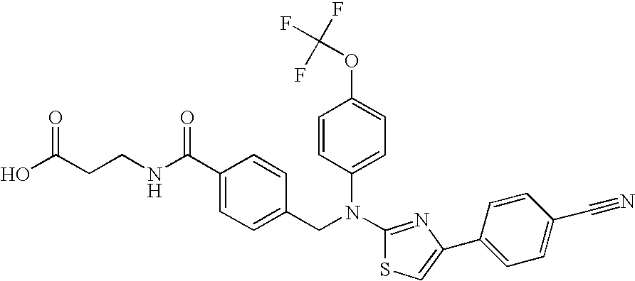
C(CCNC(C1=CC=C(CN(C2=CC=C(OC(F)(F)F)C=C2)C2=NC(C3=CC=C(C#N)C=C3)=CS2)C=C1)=O)(O)=O
